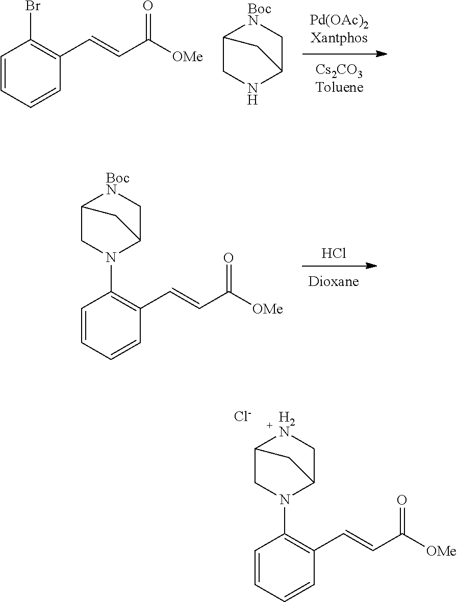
Cl.C1=CC=CC(C=CC([OMe])=O)=C1N1C2C[BocN]C(C1)C2.C1=CC=CC(C=CC([OMe])=O)=C1Br.N1C2C[BocN]C(C1)C2.C1=CC=CC(C=CC([OMe])=O)=C1N1C2C[H2N]C(C1)C2.[Cl-]
